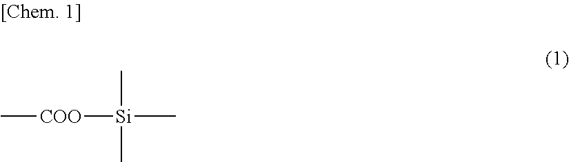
[COO]([Si](C)(C)C)C
